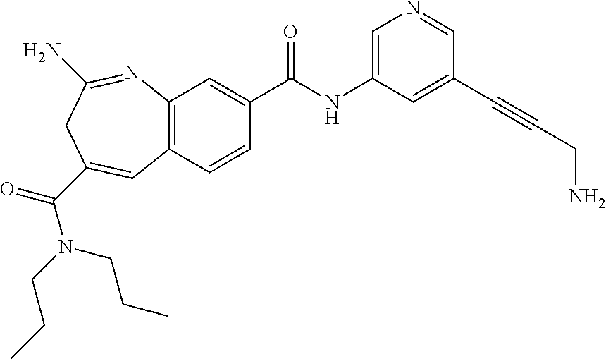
C12=C(C=CC(C(NC3=CN=CC(C#CCN)=C3)=O)=C1)C=C(C(=O)N(CCC)CCC)CC(N)=N2
